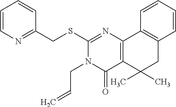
C1(SCC2=NC=CC=C2)=NC2=C(C(=O)N1CC=C)C(C)(C)CC1=C2C=CC=C1
